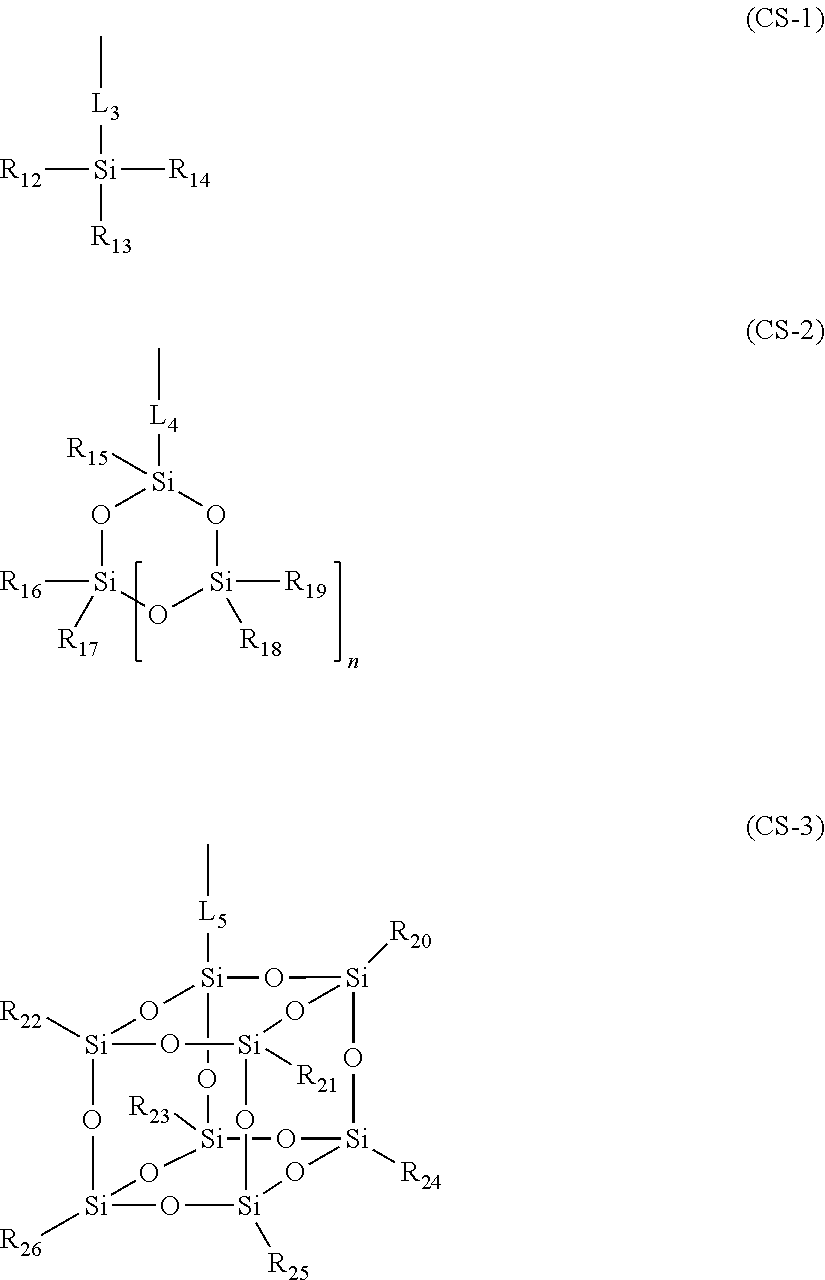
O1[Si]([R16])([R17])O[Si]([R19])([R18])O[Si]1([L4]C)[R15].C[L3][Si]([R12])([R14])[R13].[Si]12([R26])O[Si]3([R25])O[Si]4([R21])O[Si]([R22])(O1)O[Si]1([L5]C)O[Si]([R20])(O4)O[Si]([R24])(O3)O[Si]([R23])(O2)O1
